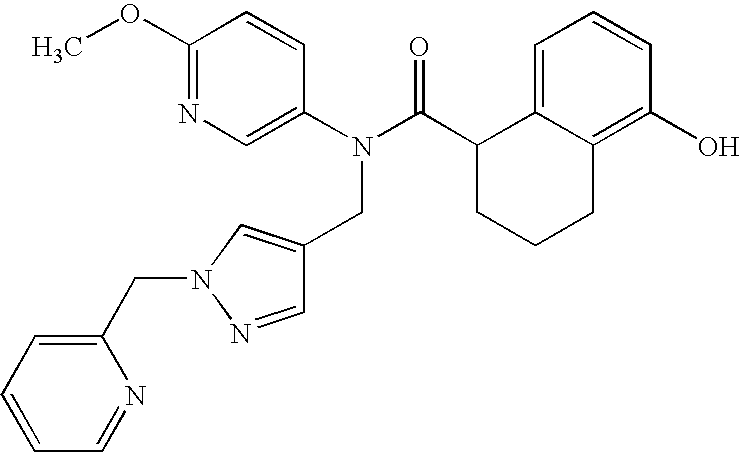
C1(OC)=NC=C(N(C(C2CCCC3=C(O)C=CC=C23)=O)CC2=CN(CC3=CC=CC=N3)N=C2)C=C1
